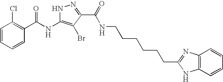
C1=CC=CC(C(NC2=C(Br)C(C(=O)NCCCCCCC3=NC4=C(N3)C=CC=C4)=NN2)=O)=C1Cl
